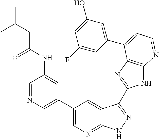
C1(C2=CN=CC(NC(=O)CC(C)C)=C2)=CN=C2C(=C1)C(C1=NC3=C(N1)N=CC=C3C1=CC(O)=CC(F)=C1)=NN2
